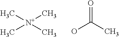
C[N+](C)(C)C.O=C(C)O
